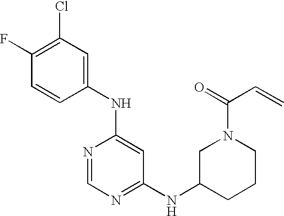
C1(Cl)=C(F)C=CC(NC2=CC(NC3CCCN(C(=O)C=C)C3)=NC=N2)=C1
